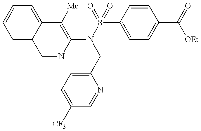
C1=NC(N(S(=O)(=O)C2=CC=C(C(=O)[OEt])C=C2)CC2=CC=C([CF3])C=N2)=C([Me])C2=CC=CC=C12
